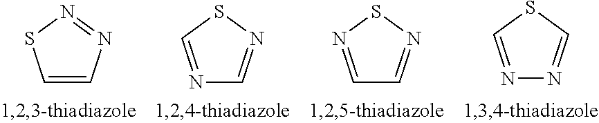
C1=CN=NS1.N1=CSN=C1.C1=NSN=C1.N1=CSC=N1
